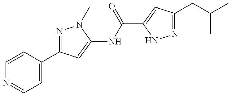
C1=CC(C2=NN(C)C(NC(=O)C3=CC(CC(C)C)=NN3)=C2)=CC=N1
